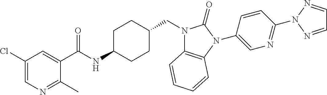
C1(Cl)=CN=C(C)C(C(NC2CCC(CN3C4=C(N(C5=CN=C(N6N=CC=N6)C=C5)C3=O)C=CC=C4)CC2)=O)=C1
